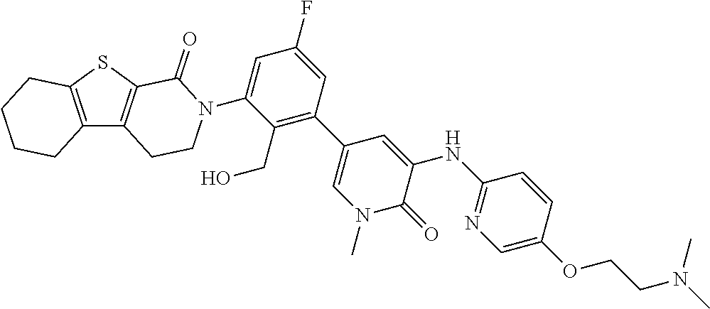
C12=C(C3=C(S1)C(=O)N(C1=CC(F)=CC(C4=CN(C)C(=O)C(NC5=NC=C(OCCN(C)C)C=C5)=C4)=C1CO)CC3)CCCC2
